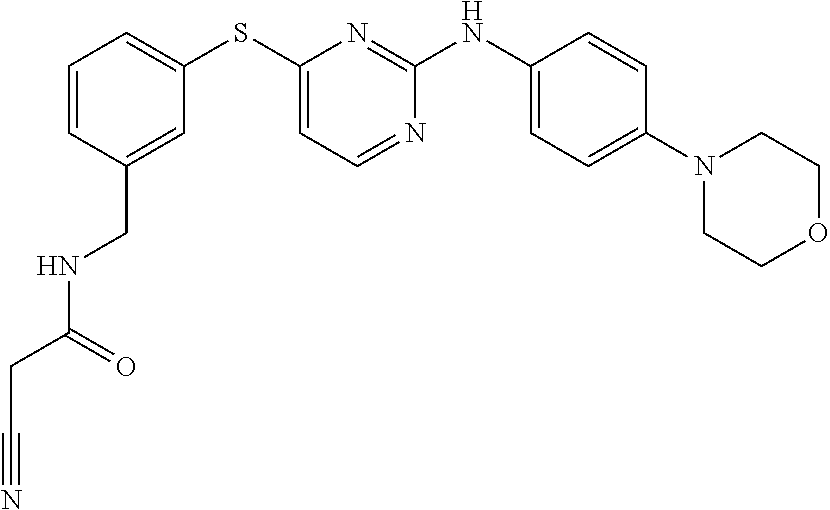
C1=CC(CNC(CC#N)=O)=CC(SC2=CC=NC(NC3=CC=C(N4CCOCC4)C=C3)=N2)=C1
